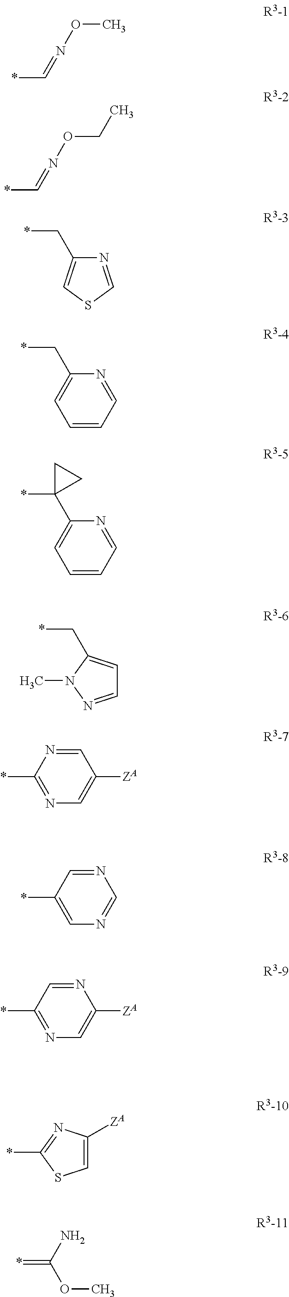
O(C)N=C*.C1(C*)=CSC=N1.C1(C*)=CC=CC=N1.C1(C2(*)CC2)=CC=CC=N1.C1=C(C*)N(C)N=C1.N1=CC([ZA])=CN=C1*.O(CC)N=C*.C1([ZA])=CSC(*)=N1.NC(OC)=*.C1=NC=NC=C1*.C1=NC([ZA])=CN=C1*
